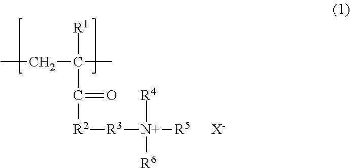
CCC([R1])(C)C(=O)[R2][R3][N+]([R4])([R5])[R6].[X-]
